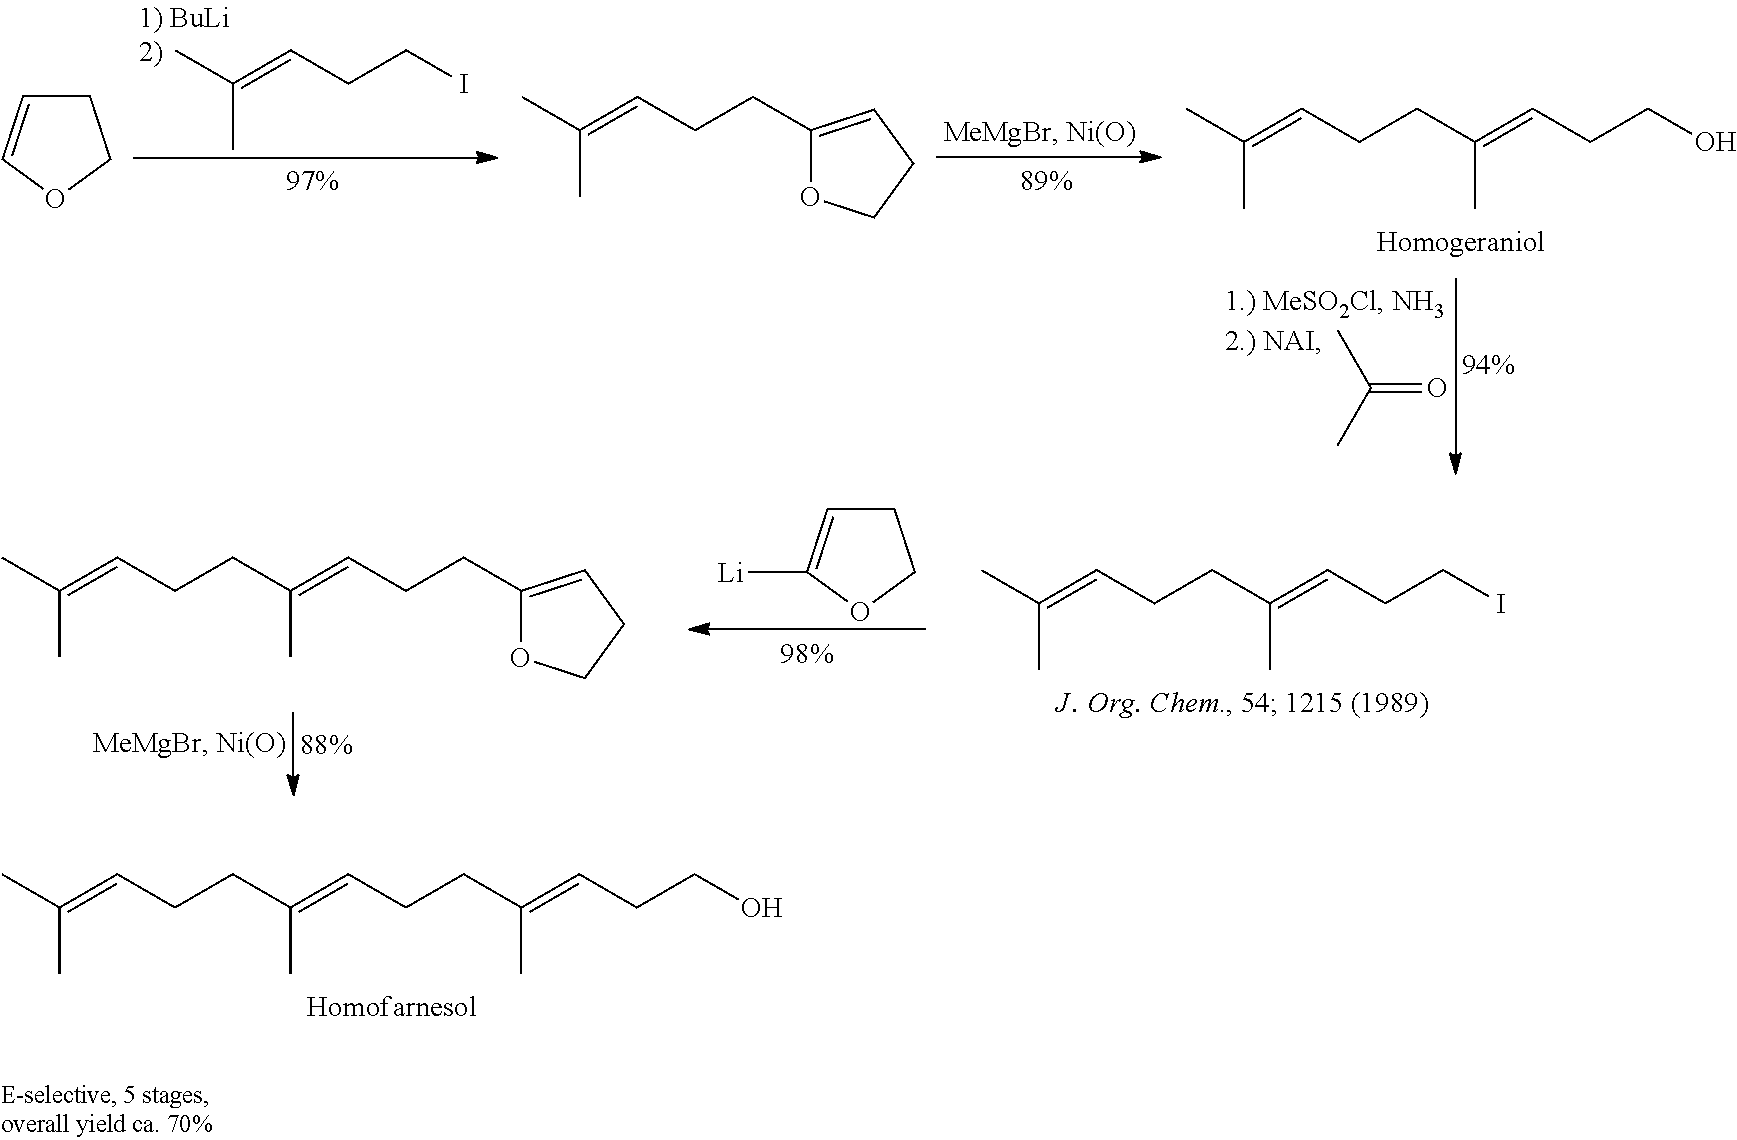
CC(=CCCI)C.C(=O)(C)C.C1C=COC1.C1(CCC=C(C)C)=CCCO1.CC(=CCCC(C)=CCCO)C.CC(=CCCC(C)=CCCC1=CCCO1)C.C1C=C([Li])OC1.CC(=CCCC(C)=CCCI)C.CC(=CCCC(C)=CCCC(C)=CCCO)C
